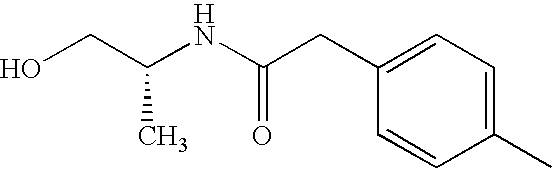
OCC(NC(CC1=CC=C(C)C=C1)=O)C
